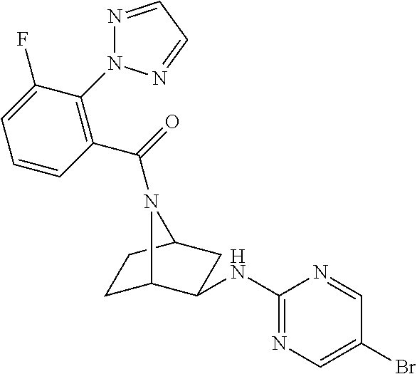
C1C2C(NC3=NC=C(Br)C=N3)CC(C1)N2C(=O)C1=C(N2N=CC=N2)C(F)=CC=C1
